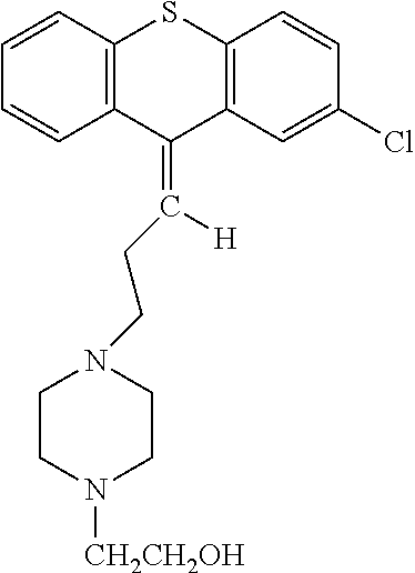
C1=CC2=C(C=C1)C(=C([H])CCN1CCN([CH2CH2OH])CC1)C1=C(S2)C=CC(Cl)=C1
